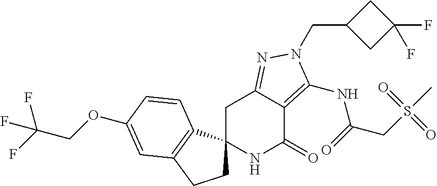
N1C(=O)C2=C(NC(=O)CS(C)(=O)=O)N(CC3CC(F)(F)C3)N=C2CC12CCC1=C2C=CC(OCC(F)(F)F)=C1
